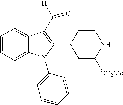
C1=CC=C2C(=C1)C(C([H])=O)=C(N1CC([CO2Me])NCC1)N2C1=CC=CC=C1
